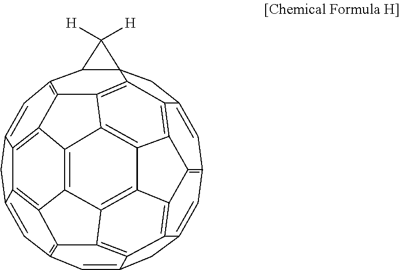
C1=C2CC34C(C5=C6C7=C8C(=C5)CC5=CC9=C%10C%11=C%12C(=C9)CC9=CC1=C1C(=C9%12)C9=C%11C(=C7C7=C9C1=C2C3=C67)C%10=C58)C4([H])[H]
